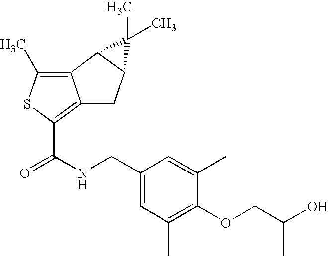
C12=C(C)SC(C(NCC3=CC(C)=C(OCC(O)C)C(C)=C3)=O)=C1CC1C2C1(C)C
